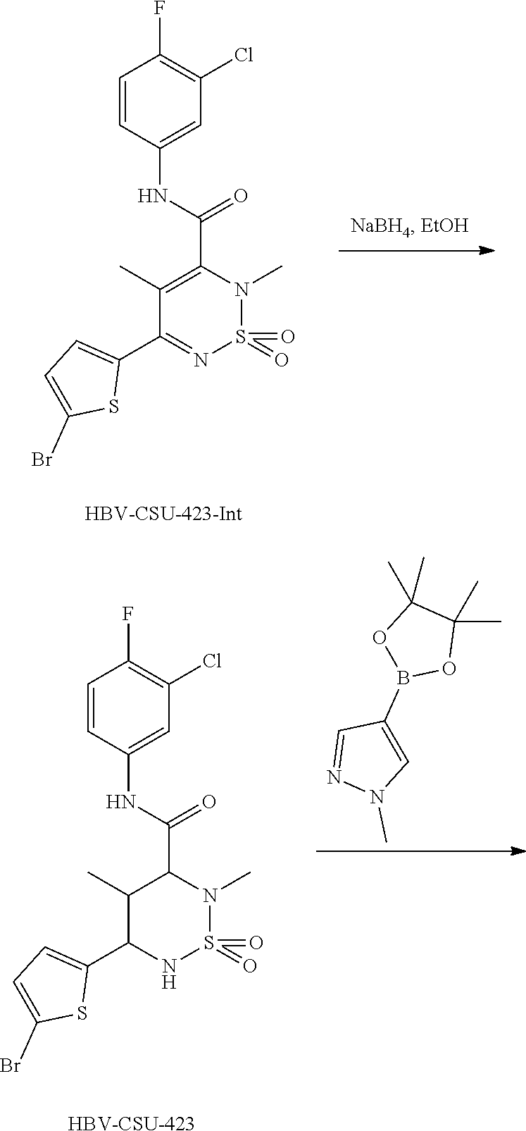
C1(C)(C)C(C)(C)OB(C2=CN(C)N=C2)O1.C1(C)C(C2=CC=C(Br)S2)NS(=O)(=O)N(C)C1C(NC1=CC(Cl)=C(F)C=C1)=O.[HBV-CSU-423].C1(C)=C(C(NC2=CC(Cl)=C(F)C=C2)=O)N(C)S(=O)(=O)N=C1C1=CC=C(Br)S1
